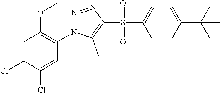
C1=C(Cl)C(Cl)=CC(N2N=NC(S(C3=CC=C(C(C)(C)C)C=C3)(=O)=O)=C2C)=C1OC
